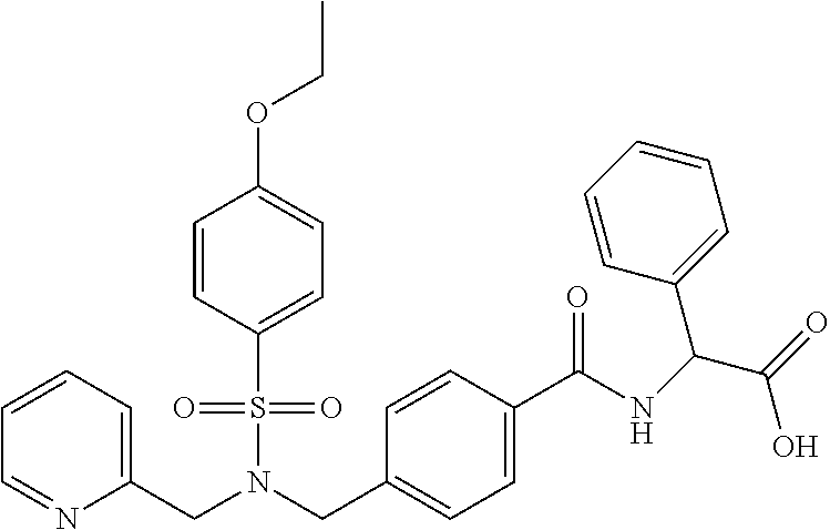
C1=CC=C(CN(CC2=CC=C(C(NC(C(=O)O)C3=CC=CC=C3)=O)C=C2)S(=O)(=O)C2=CC=C(OCC)C=C2)N=C1
